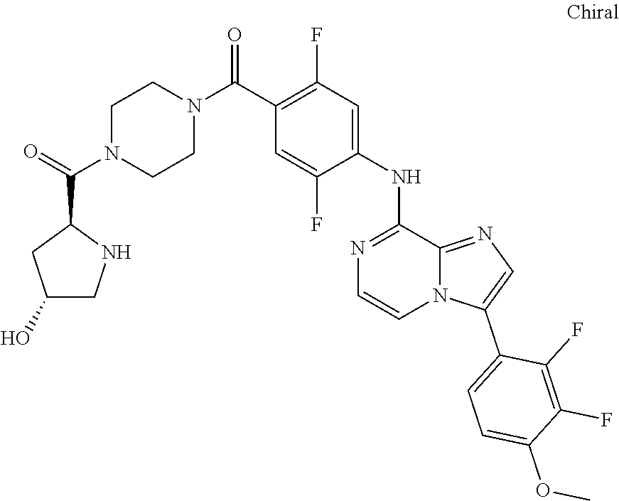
C1(F)=C(C(N2CCN(C(=O)C3CC(O)CN3)CC2)=O)C=C(F)C(NC2=NC=CN3C2=NC=C3C2=CC=C(OC)C(F)=C2F)=C1
